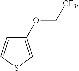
C1(OC[CF3])=CSC=C1
